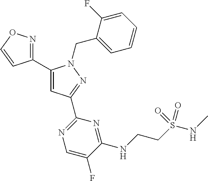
C1(C2=NOC=C2)=CC(C2=NC=C(F)C(NCCS(NC)(=O)=O)=N2)=NN1CC1=CC=CC=C1F
